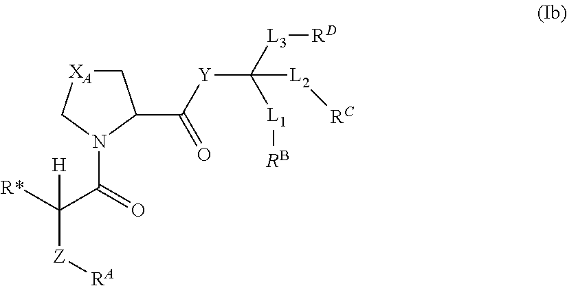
N1(C(=O)C([R*])([H])[Z][RA])C(C([Y]C([L3][RD])([L1][RB])[L2][RC])=O)C[XA]C1
